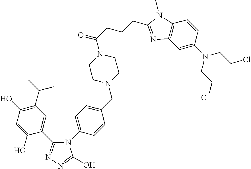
C1=C(N(CCCl)CCCl)C=CC2=C1N=C(CCCC(=O)N1CCN(CC3=CC=C(N4C(O)=NN=C4C4=CC(C(C)C)=C(O)C=C4O)C=C3)CC1)N2C
